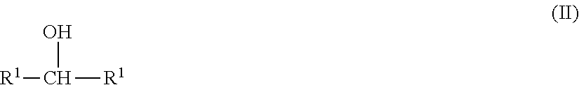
C(O)([R1])[R1]
